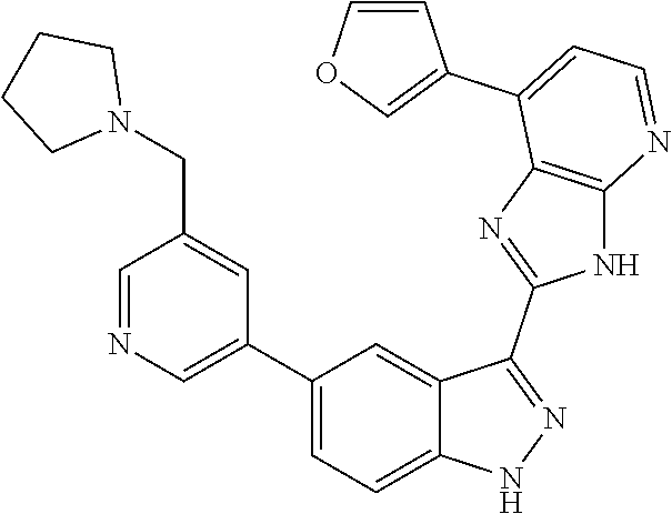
C1=NC=C(C2=CC=C3C(=C2)C(C2=NC4=C(N2)N=CC=C4C2=COC=C2)=NN3)C=C1CN1CCCC1
